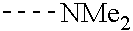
C[NMe2]
